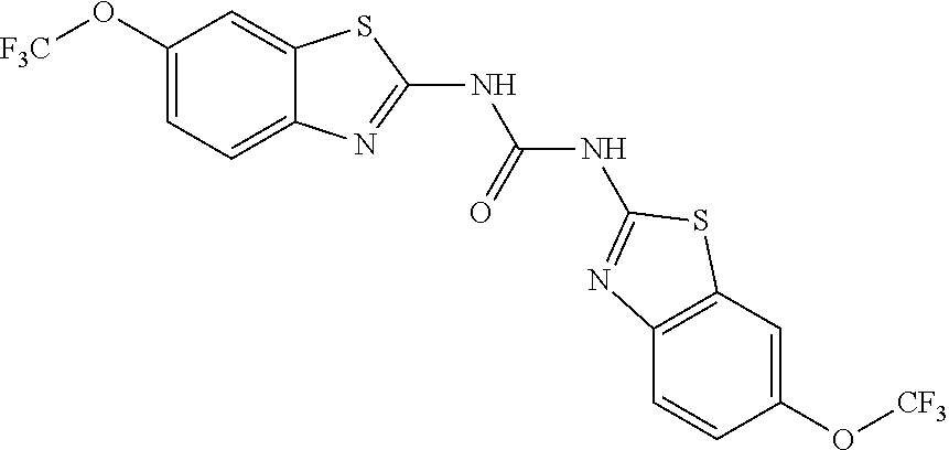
C1(O[F3C])=CC=C2C(=C1)SC(NC(=O)NC1=NC3=C(C=C(O[CF3])C=C3)S1)=N2
